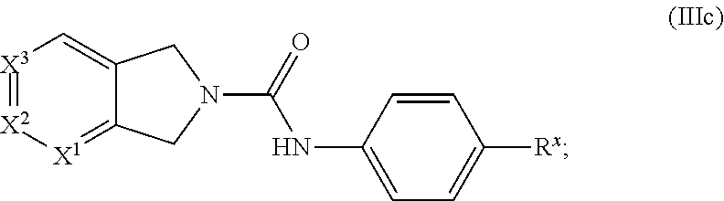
[X3]1=[X2][X1]=C2C(=C1)CN(C(=O)NC1=CC=C([Rx])C=C1)C2
